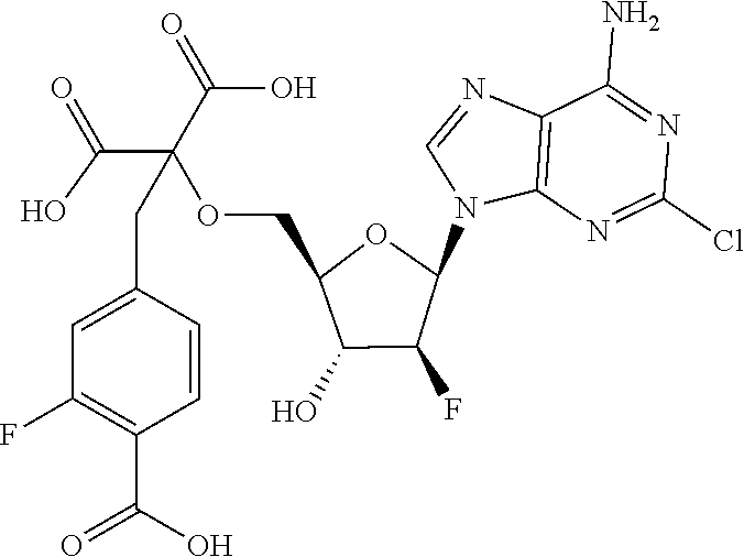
C12=C(N=C(Cl)N=C1N)N(C1OC(COC(C(=O)O)(C(=O)O)CC3=CC(F)=C(C(O)=O)C=C3)C(O)C1F)C=N2
